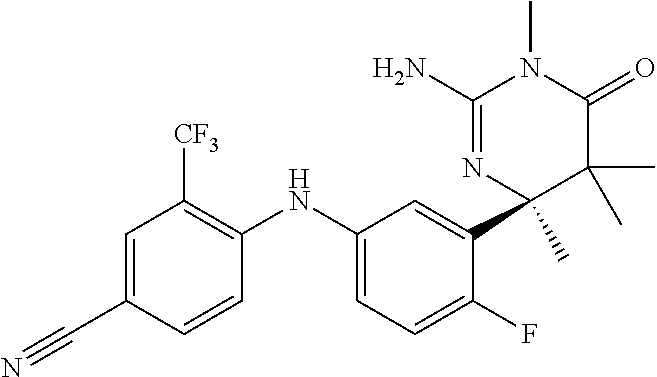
C1=C(C#N)C=CC(NC2=CC=C(F)C(C3(C)N=C(N)N(C)C(=O)C3(C)C)=C2)=C1[CF3]
